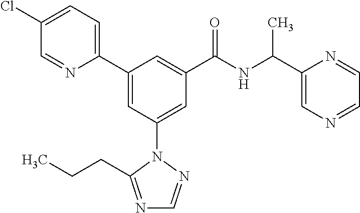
C1(C2=CC(N3N=CN=C3CCC)=CC(C(NC(C3=CN=CC=N3)C)=O)=C2)=CC=C(Cl)C=N1
